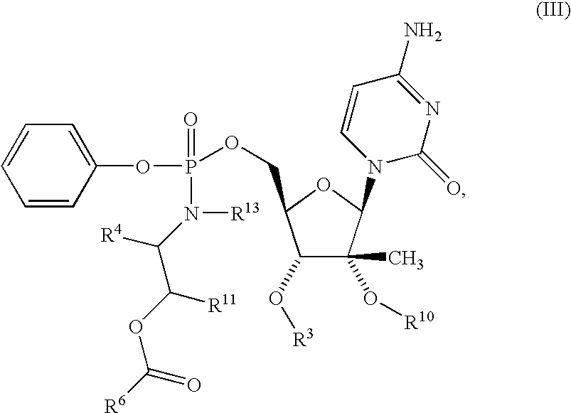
C1(O[R3])C(C)(O[R10])C(N2C(=O)N=C(N)C=C2)OC1COP(OC1=CC=CC=C1)(=O)N([R13])C(C(OC([R6])=O)[R11])[R4]
